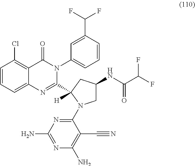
C1=CC=C2C(=C1Cl)C(=O)N(C1=CC=CC(C(F)F)=C1)C(C1([H])CC(NC(C(F)F)=O)CN1C1=NC(N)=NC(N)=C1C#N)=N2
